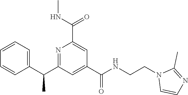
C1=CC=C(C(C2=NC(C(NC)=O)=CC(C(NCCN3C=CN=C3C)=O)=C2)C)C=C1
